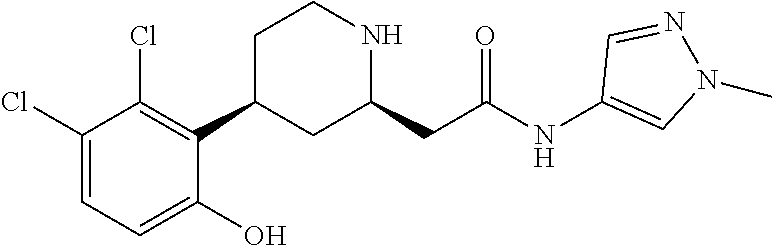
C1(Cl)=CC=C(O)C(C2CC(CC(NC3=CN(C)N=C3)=O)NCC2)=C1Cl
